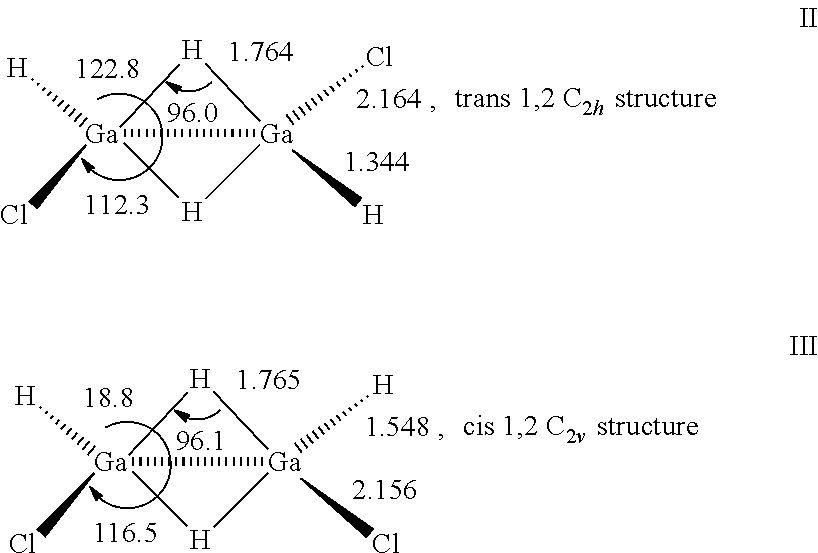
[H]1[Ga]2(Cl)([H])[H][Ga]12([H])Cl.[H]1[Ga]2([H])(Cl)[H][Ga]12([H])Cl
